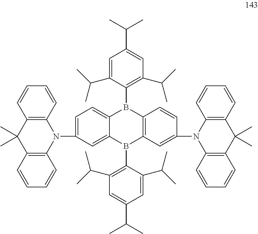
C1=C(N2C3=C(C=CC=C3)C(C)(C)C3=C2C=CC=C3)C=C2C(=C1)B(C1=C(C(C)C)C=C(C(C)C)C=C1C(C)C)C1=C(B2C2=C(C(C)C)C=C(C(C)C)C=C2C(C)C)C=C(N2C3=C(C=CC=C3)C(C)(C)C3=C2C=CC=C3)C=C1
